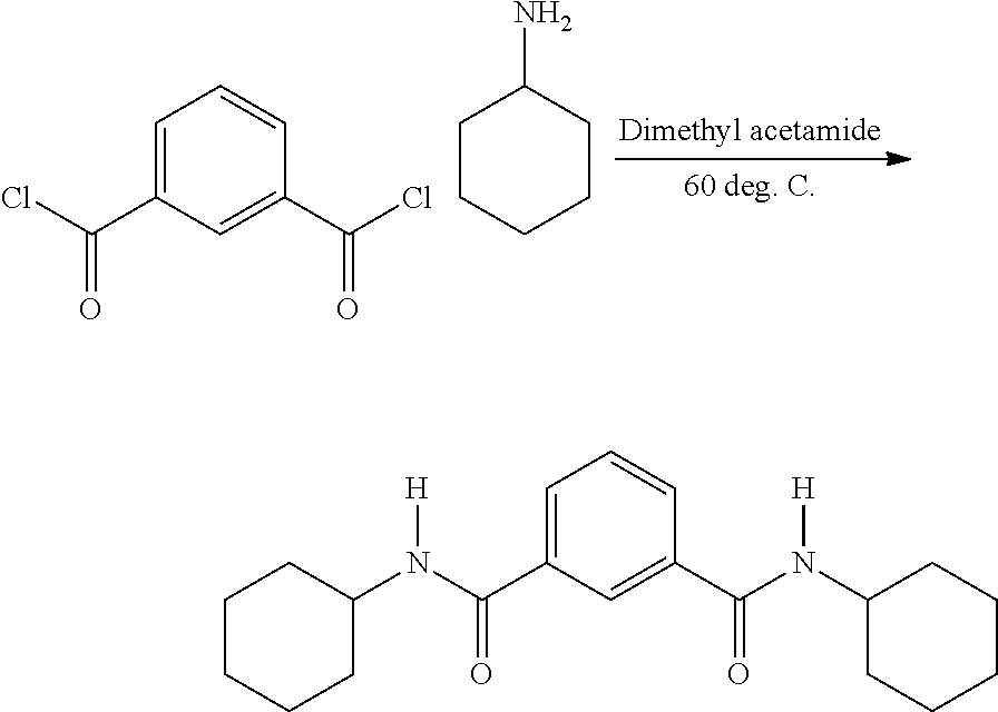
C1=C(C(Cl)=O)C=C(C(Cl)=O)C=C1.C1CC(N)CCC1.C1=C(C(N(C2CCCCC2)[H])=O)C=C(C(N(C2CCCCC2)[H])=O)C=C1
